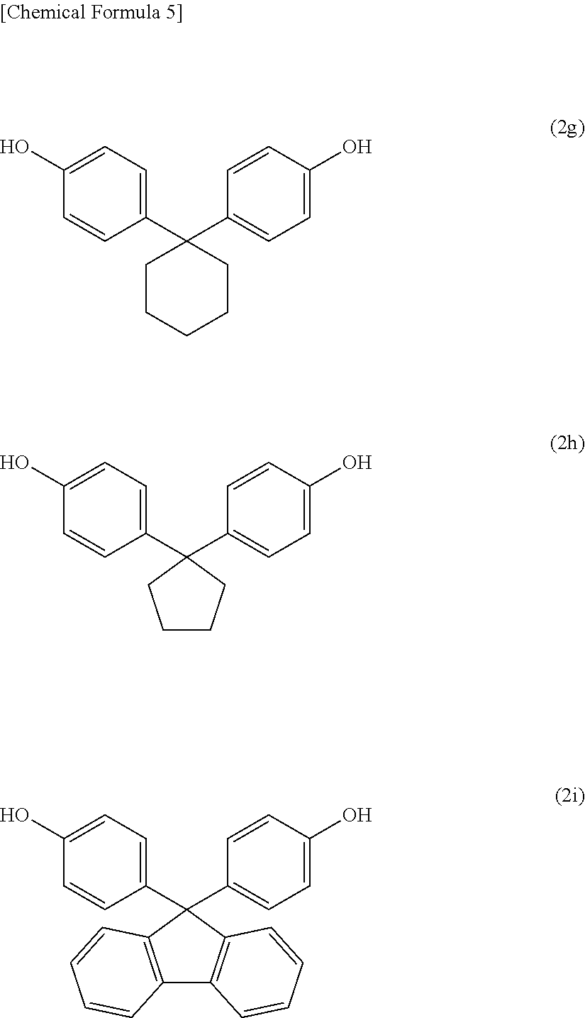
C12=C(C(C3=CC=C(O)C=C3)(C3=CC=C(O)C=C3)C3=C1C=CC=C3)C=CC=C2.C1CCC(C2=CC=C(O)C=C2)(C2=CC=C(O)C=C2)C1.C1(C2=CC=C(O)C=C2)(C2=CC=C(O)C=C2)CCCCC1
